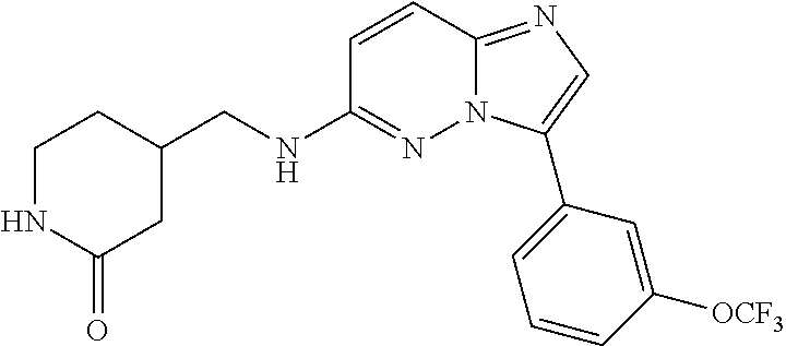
C1C(CNC2=NN3C(=NC=C3C3=CC=CC([OCF3])=C3)C=C2)CC(=O)NC1
